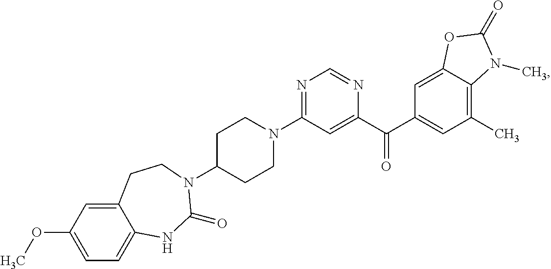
N1=C(N2CCC(N3C(=O)NC4=CC=C(OC)C=C4CC3)CC2)C=C(C(C2=CC(C)=C3C(=C2)OC(=O)N3C)=O)N=C1
